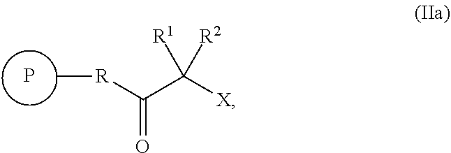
P.C[R]C(C([X])([R1])[R2])=O
